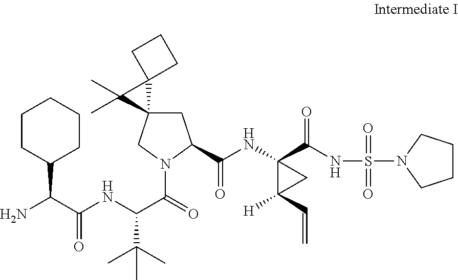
C1CC(C(N)C(NC(C(=O)N2C(C(NC3(C(=O)NS(=O)(=O)N4CCCC4)C(C=C)([H])C3)=O)CC3(C2)C2(C3(C)C)CCC2)C(C)(C)C)=O)CCC1
